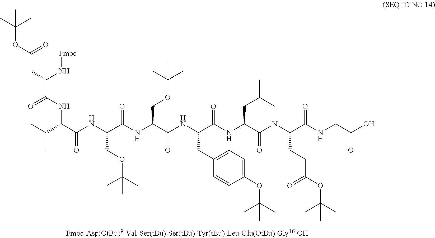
C(C(=O)O)NC(C(NC(C(NC(C(NC(C(NC(C(COC(C)(C)C)NC(C(NC(C(N[Fmoc])CC(OC(C)(C)C)=O)=O)C(C)C)=O)=O)COC(C)(C)C)=O)CC1=CC=C(OC(C)(C)C)C=C1)=O)CC(C)C)=O)CCC(=O)OC(C)(C)C)=O
